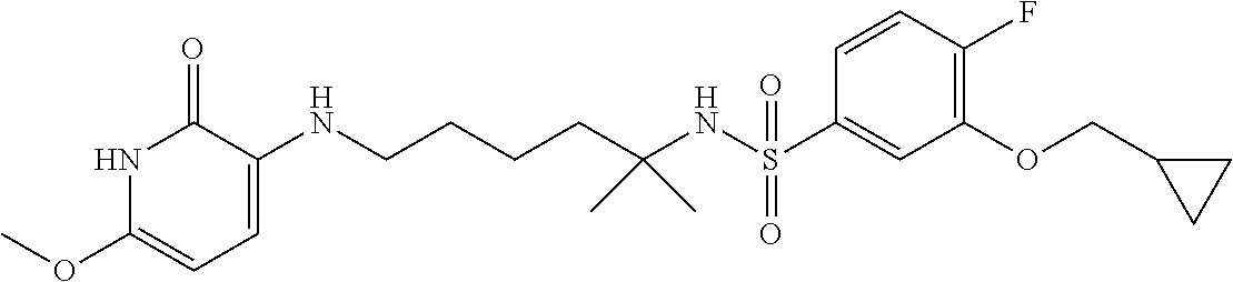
C1(NCCCCC(NS(C2=CC(OCC3CC3)=C(F)C=C2)(=O)=O)(C)C)=CC=C(OC)NC1=O
